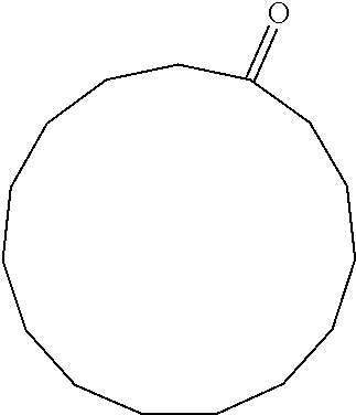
C1CCCCCCC(=O)CCCCCCC1
